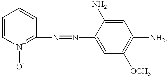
N(C1=CC([OCH3])=C([NH2])C=C1N)=NC1=[N+]([O-])C=CC=C1
